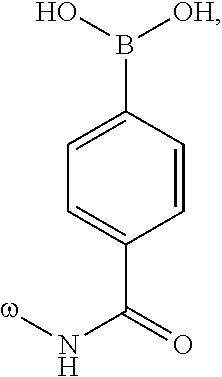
C1=C(B(O)[OH])C=CC(C(=O)N[w])=C1
